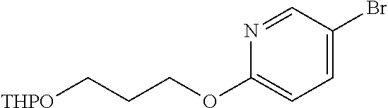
N1=CC(Br)=CC=C1OCCC[THPO]
